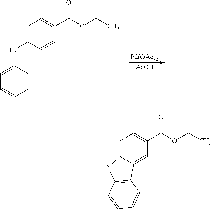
C1=C(NC2=CC=CC=C2)C=CC(C(OCC)=O)=C1.[Pd(OAc)2].[AcOH].C1=C2C(=CC(C(OCC)=O)=C1)C1=C(N2)C=CC=C1
